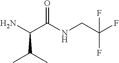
NC(C(NCC(F)(F)F)=O)C(C)C
